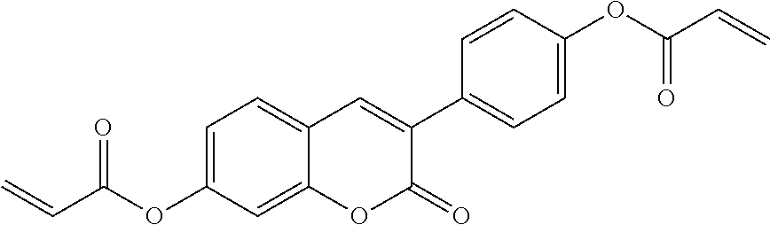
C1=C(OC(C=C)=O)C=C2C(=C1)C=C(C1=CC=C(OC(C=C)=O)C=C1)C(=O)O2
